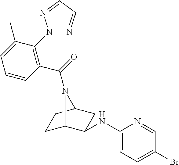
C1C2C(NC3=CC=C(Br)C=N3)CC(C1)N2C(=O)C1=C(N2N=CC=N2)C(C)=CC=C1
